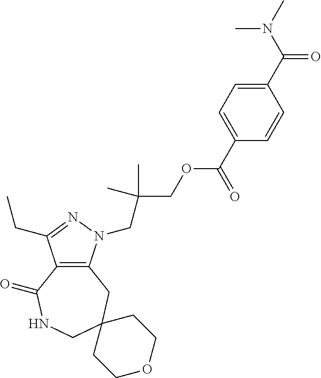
C12=C(CC3(CNC1=O)CCOCC3)N(CC(COC(C1=CC=C(C(N(C)C)=O)C=C1)=O)(C)C)N=C2CC
